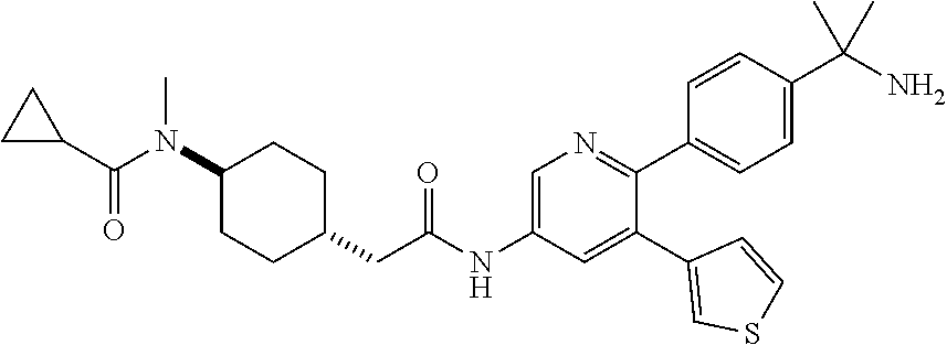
C1(N(C(C2CC2)=O)C)CCC(CC(NC2=CN=C(C3=CC=C(C(N)(C)C)C=C3)C(C3=CSC=C3)=C2)=O)CC1
